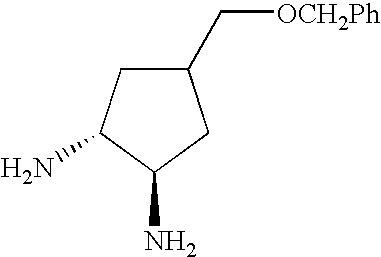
C1C(C[OCH2Ph])CC(N)C1N
